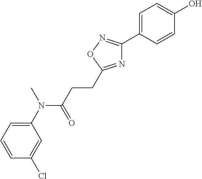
C1(N(C(CCC2=NC(C3=CC=C(O)C=C3)=NO2)=O)C)=CC=CC(Cl)=C1
